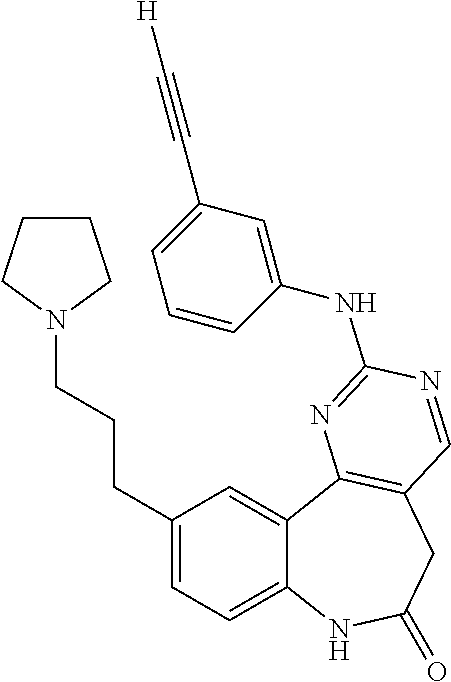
C1(CCCN2CCCC2)=CC=C2C(=C1)C1=C(CC(=O)N2)C=NC(NC2=CC(C#C[H])=CC=C2)=N1
